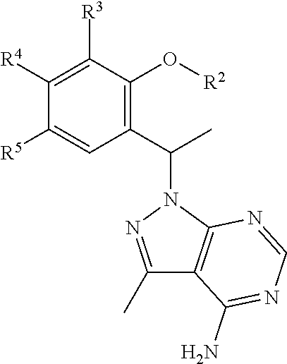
[R3]C1=C([R4])C([R5])=CC(C(C)N2N=C(C)C3=C2N=CN=C3N)=C1O[R2]
